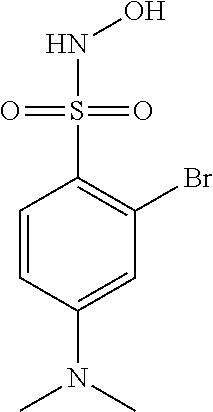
C1=CC(N(C)C)=CC(Br)=C1S(NO)(=O)=O
